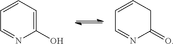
C1=CC=C(O)N=C1.C1=CCC(=O)N=C1
